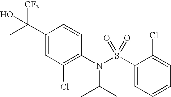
C1(C(O)([CF3])C)=CC(Cl)=C(N(S(C2=CC=CC=C2Cl)(=O)=O)C(C)C)C=C1
